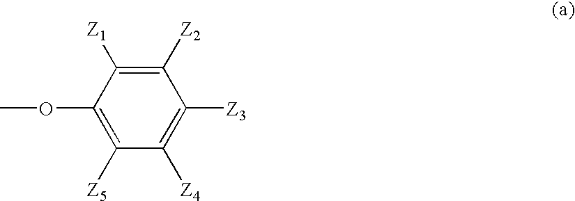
C1([Z2])=C([Z1])C(OC)=C([Z5])C([Z4])=C1[Z3]
